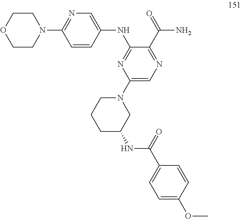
N(C1=NC(N2CCCC(NC(C3=CC=C(OC)C=C3)=O)C2)=CN=C1C(=O)N)C1=CN=C(N2CCOCC2)C=C1
